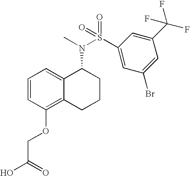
C1=CC(OCC(O)=O)=C2C(=C1)C(N(C)S(C1=CC(Br)=CC(C(F)(F)F)=C1)(=O)=O)CCC2
